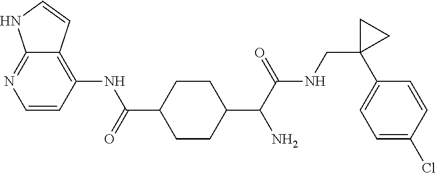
C1=CC(NC(=O)C2CCC(C(C(NCC3(C4=CC=C(Cl)C=C4)CC3)=O)N)CC2)=C2C(=N1)NC=C2
